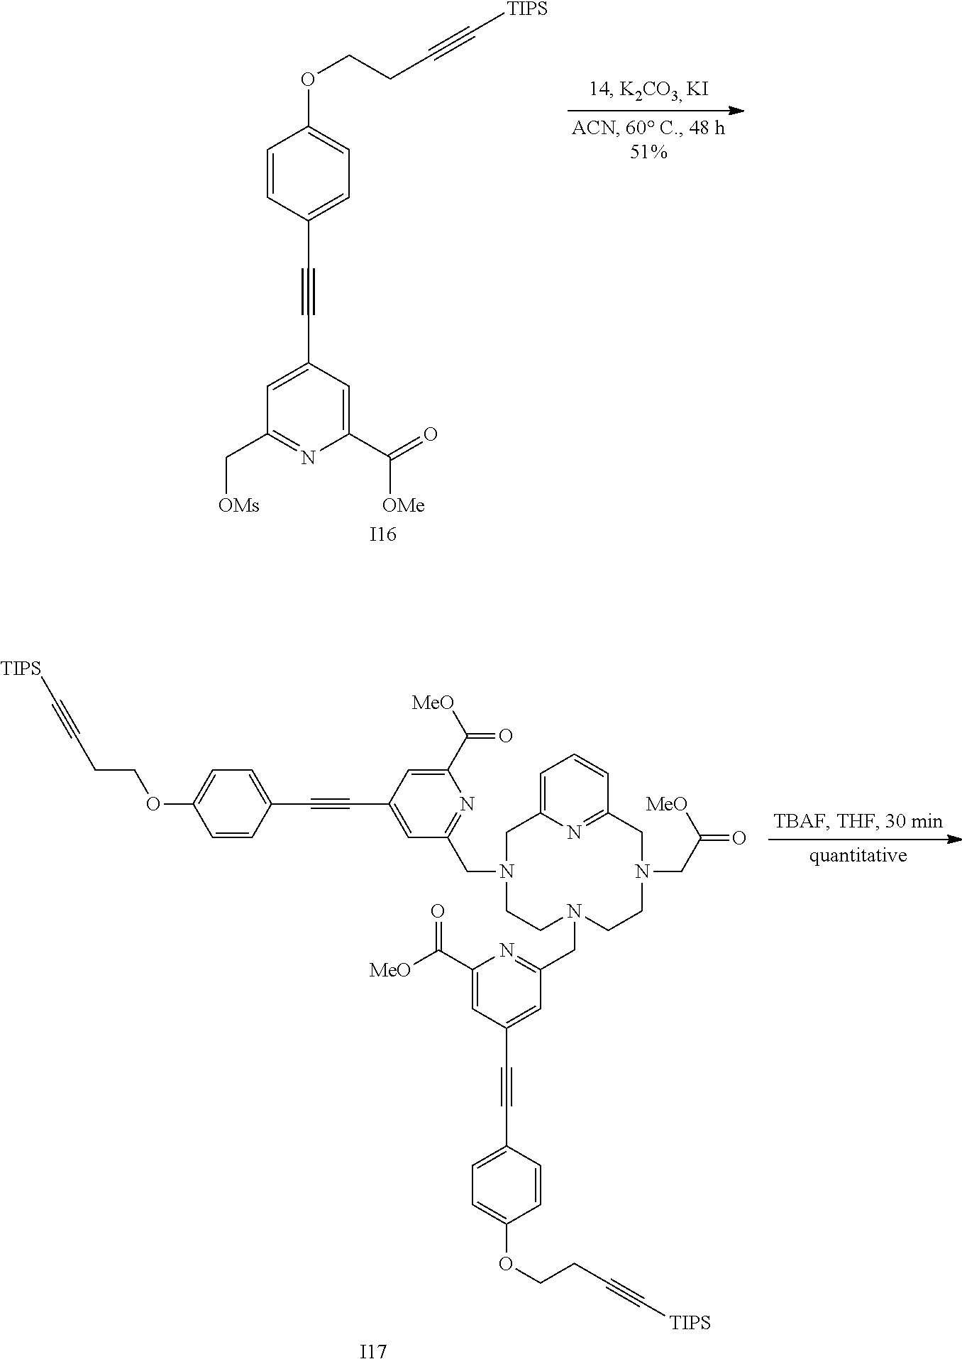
C1=CC(C#CC2=CC(C[OMs])=NC(C(=O)[OMe])=C2)=CC=C1OCCC#C[TIPS].[I16].[I17].C1=CC(C#CC2=CC(CN3CC4=CC=CC(=N4)CN(CC(=O)[MeO])CCN(CC4=NC(C([MeO])=O)=CC(C#CC5=CC=C(OCCC#C[TIPS])C=C5)=C4)CC3)=NC(C([MeO])=O)=C2)=CC=C1OCCC#C[TIPS]
